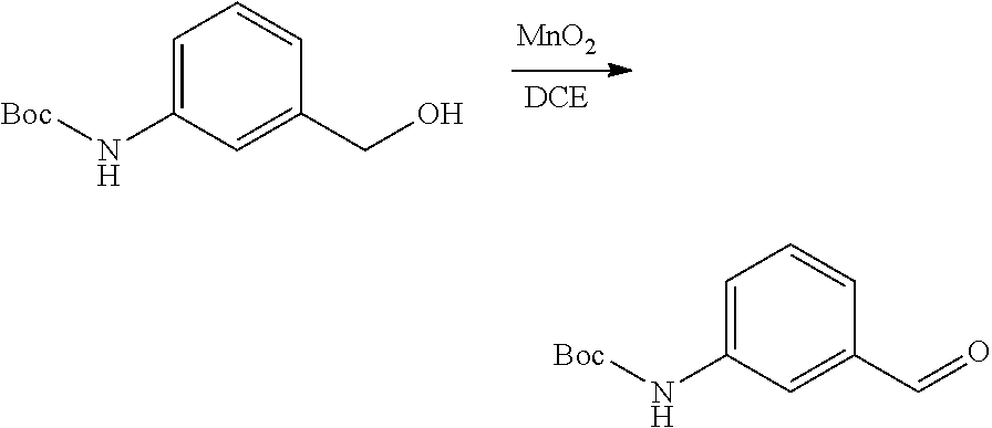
C1=C(N[Boc])C=C(CO)C=C1.[MnO2].[DCE].C1=C(N[Boc])C=C(C=O)C=C1
